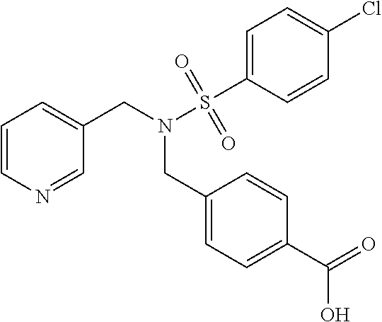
C1=CN=CC(CN(S(C2=CC=C(Cl)C=C2)(=O)=O)CC2=CC=C(C(=O)O)C=C2)=C1
